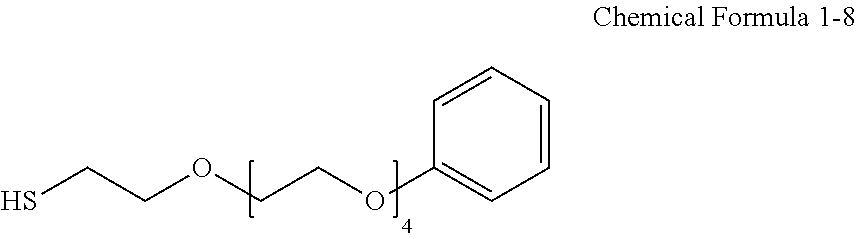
SCCOCCOC1=CC=CC=C1
